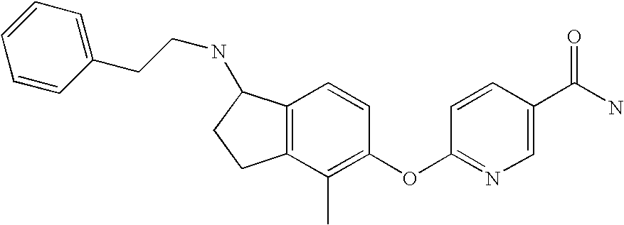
C1=CC(CCNC2C3=C(CC2)C(C)=C(OC2=NC=C(C(N)=O)C=C2)C=C3)=CC=C1
